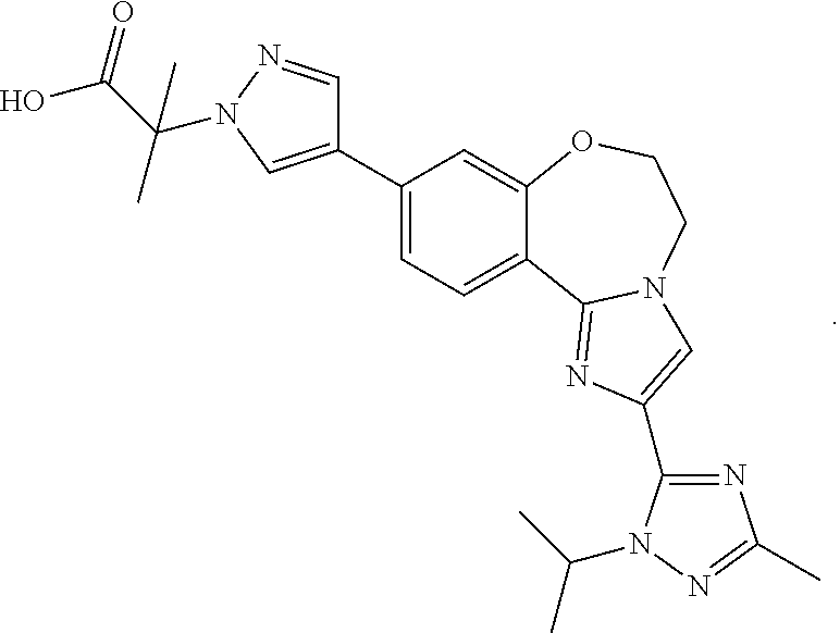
C1(C2=CN(C(C(=O)O)(C)C)N=C2)=CC=C2C(=C1)OCCN1C2=NC(C2=NC(C)=NN2C(C)C)=C1
